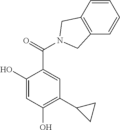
C1(O)=CC(O)=C(C2CC2)C=C1C(=O)N1CC2=C(C=CC=C2)C1
